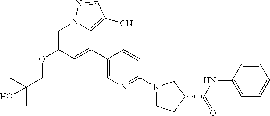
C1=C(OCC(C)(C)O)C=C(C2=CN=C(N3CCC(C(=O)NC4=CC=CC=C4)C3)C=C2)C2=C([CN])C=NN12
